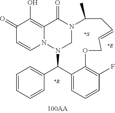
C1(=O)C=CN2C(=C1O)C(=O)N1CN2C(C2=CC=CC=C2)C2=CC=CC(F)=C2OCC=CCC1C
